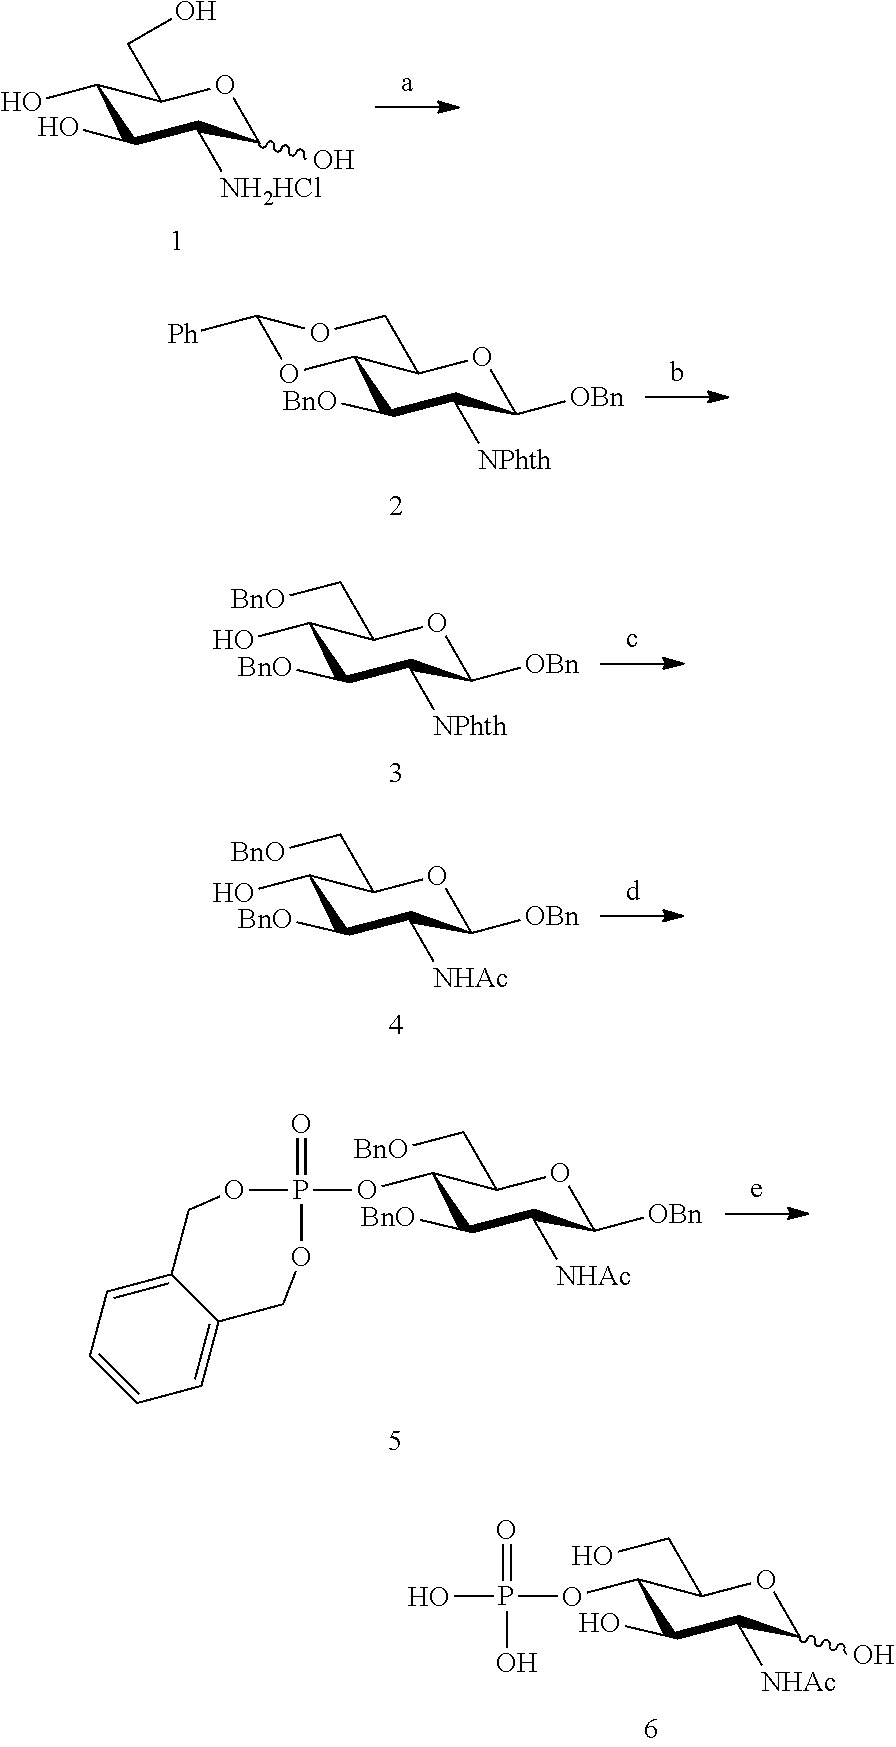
C1(O)C(O)C([NH2HCl])C(O)OC1CO.C1([BnO])C([NPhth])C([OBn])OC2C1OC([Ph])OC2.C1([BnO])C([NPhth])C([OBn])OC(C[BnO])C1O.C1([BnO])C([NHAc])C([OBn])OC(C[BnO])C1O.C1([BnO])C([NHAc])C([OBn])OC(C[BnO])C1OP1(=O)OCC2=CC=CC=C2CO1.C1(O)C([NHAc])C(O)OC(CO)C1OP(=O)(O)O
